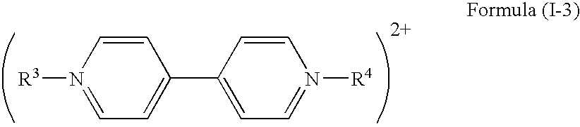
C1=CN([R3])=CC=C1C1=CC=N([R4])C=C1
